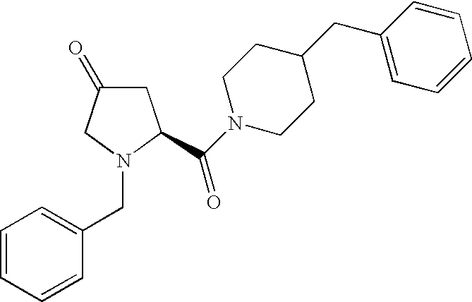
C1C(=O)CN(CC2=CC=CC=C2)C1C(N1CCC(CC2=CC=CC=C2)CC1)=O
